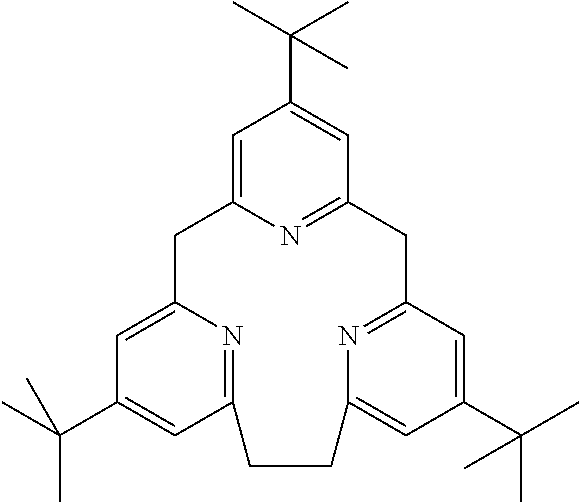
C1=C2N=C(C=C1C(C)(C)C)CC1=NC(=CC(C(C)(C)C)=C1)CCC1=NC(=CC(C(C)(C)C)=C1)C2
